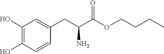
C1(O)=C(O)C=CC(CC(C(OCCCC)=O)N)=C1
